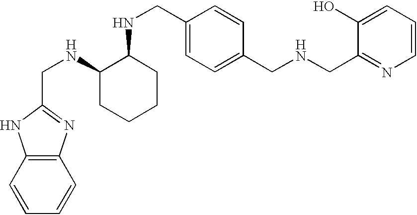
N(CC1=CC=C(CNCC2=NC=CC=C2O)C=C1)C1C(NCC2=NC3=C(C=CC=C3)N2)CCCC1
